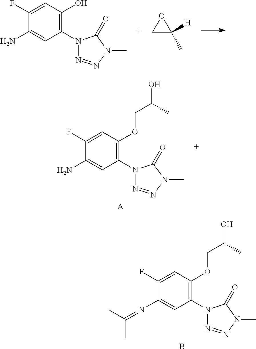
C1(F)=CC(OCC(O)C)=C(N2C(=O)N(C)N=N2)C=C1N=C(C)C.B.C1(F)=CC(O)=C(N2C(=O)N(C)N=N2)C=C1N.C1C(C)([H])O1.C1(F)=CC(OCC(O)C)=C(N2C(=O)N(C)N=N2)C=C1N.[A]
